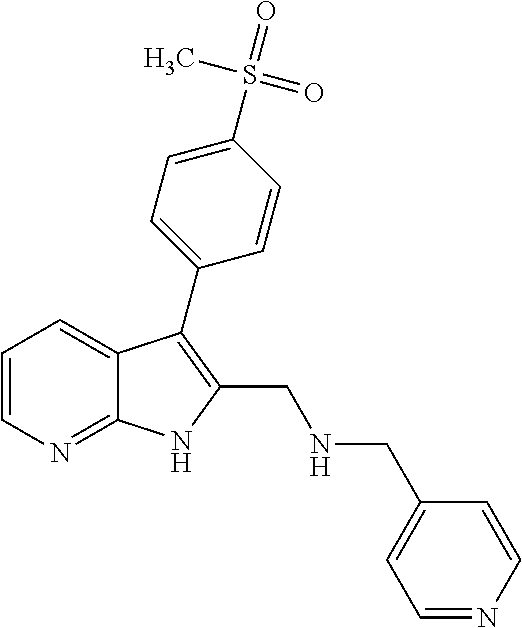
C1=CN=C2C(=C1)C(C1=CC=C(S(=O)(C)=O)C=C1)=C(CNCC1=CC=NC=C1)N2
